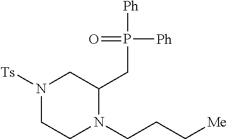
N1([Ts])CCN(CCC[Me])C(CP([Ph])([Ph])=O)C1
